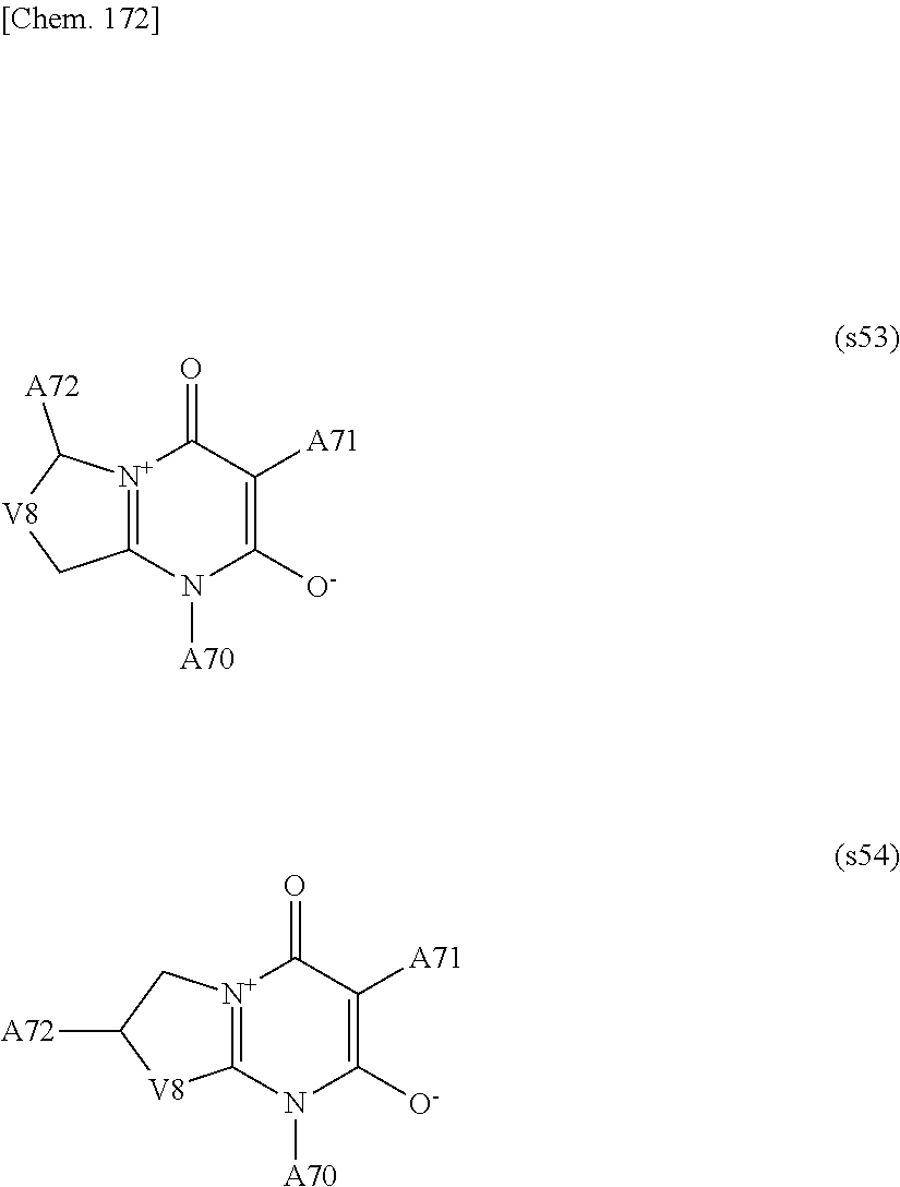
[N+]12=C(N([A70])C([O-])=C([A71])C1=O)C[V8]C2[A72].[N+]12=C(N([A70])C([O-])=C([A71])C1=O)[V8]C([A72])C2
